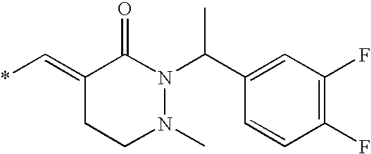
C1(C(N2C(=O)C(=C*)CCN2C)C)=CC(F)=C(F)C=C1
